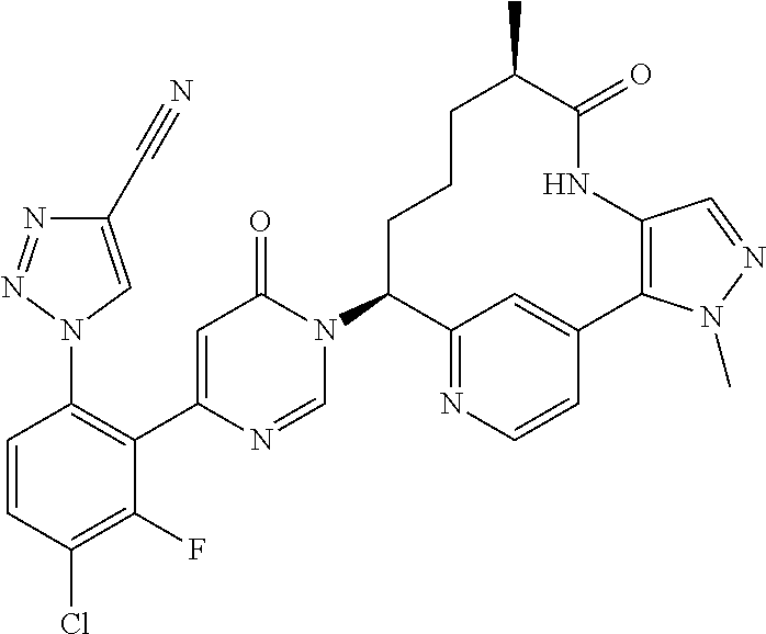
C1(C#N)=CN(C2=C(C3=CC(=O)N(C4C5=NC=CC(=C5)C5=C(C=NN5C)NC(=O)C(C)CCC4)C=N3)C(F)=C(Cl)C=C2)N=N1
